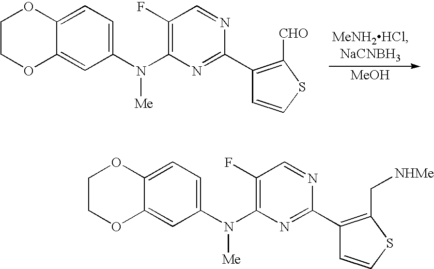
[MeOH].C1COC2=CC(N(C3=C(F)C=NC(C4=C([CHO])SC=C4)=N3)[Me])=CC=C2O1.C1COC2=CC(N(C3=C(F)C=NC(C4=C(C[NHMe])SC=C4)=N3)[Me])=CC=C2O1
